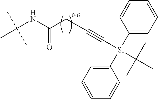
C(NC(CC#C[Si](C(C)(C)C)(C1=CC=CC=C1)C1=CC=CC=C1)=O)(C)(C)C
